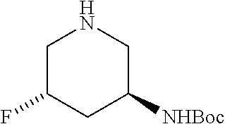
N1CC([NHBoc])CC(F)C1
